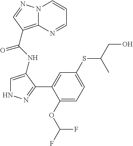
C1(OC(F)F)=CC=C(SC(CO)C)C=C1C1=NNC=C1NC(C1=C2N(C=CC=N2)N=C1)=O
